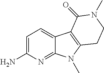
C1=C(N)N=C2C(=C1)C1=C(N2C)CCN(C)C1=O
